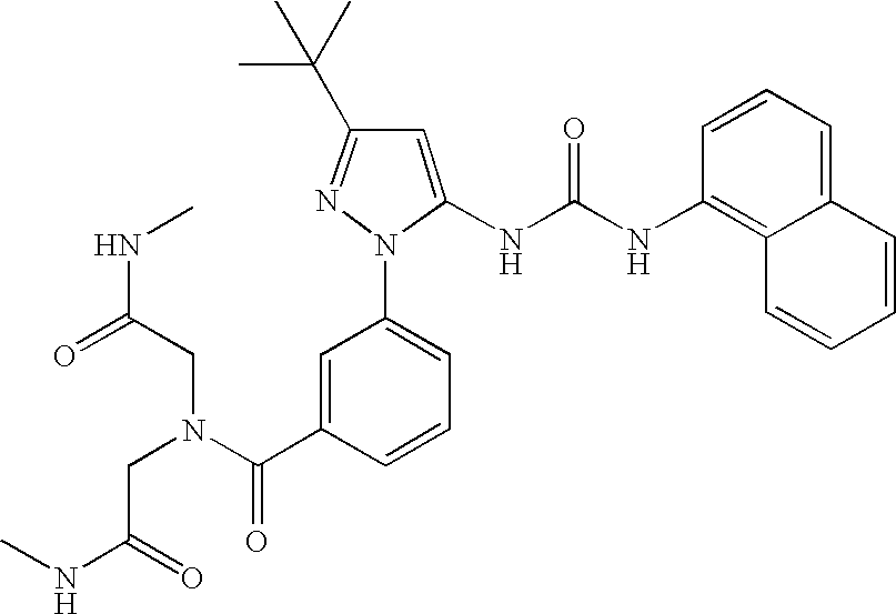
C1=C(NC(NC2=C3C(=CC=C2)C=CC=C3)=O)N(C2=CC=CC(C(N(CC(=O)NC)CC(NC)=O)=O)=C2)N=C1C(C)(C)C
